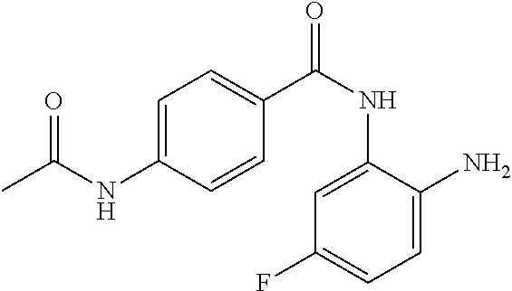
C1=C(NC(C)=O)C=CC(C(NC2=CC(F)=CC=C2N)=O)=C1
